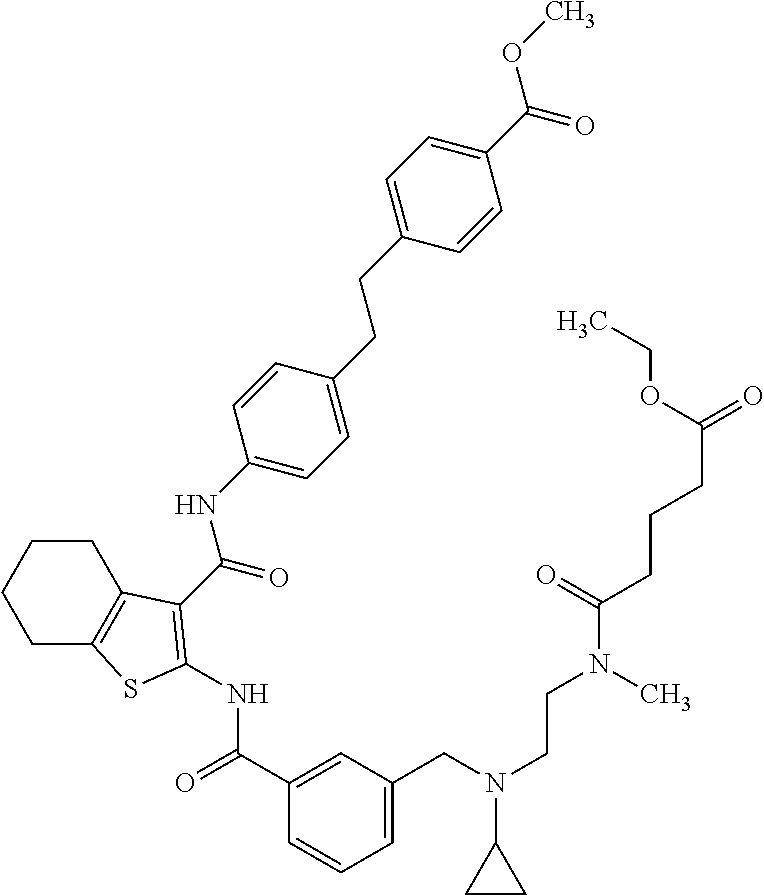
C1(C(=O)NC2=C(C(=O)NC3=CC=C(CCC4=CC=C(C(OC)=O)C=C4)C=C3)C3=C(CCCC3)S2)=CC(CN(CCN(C(CCCC(=O)OCC)=O)C)C2CC2)=CC=C1
